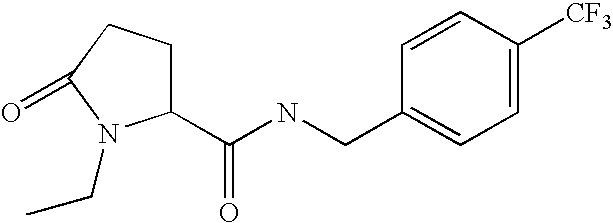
C(NCC1=CC=C([CF3])C=C1)(=O)C1CCC(=O)N1CC
